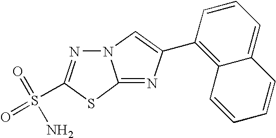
N12N=C(S(=O)(=O)N)SC1=NC(C1=C3C(=CC=C1)C=CC=C3)=C2
